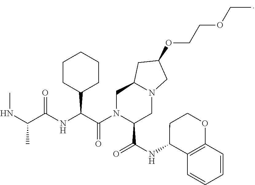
C1CC(C(C(N2C(C(NC3C4=C(OCC3)C=CC=C4)=O)CN3C(C2)CC(OCCOCC)C3)=O)NC(C(NC)C)=O)CCC1
